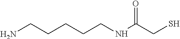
NCCCCCNC(CS)=O
